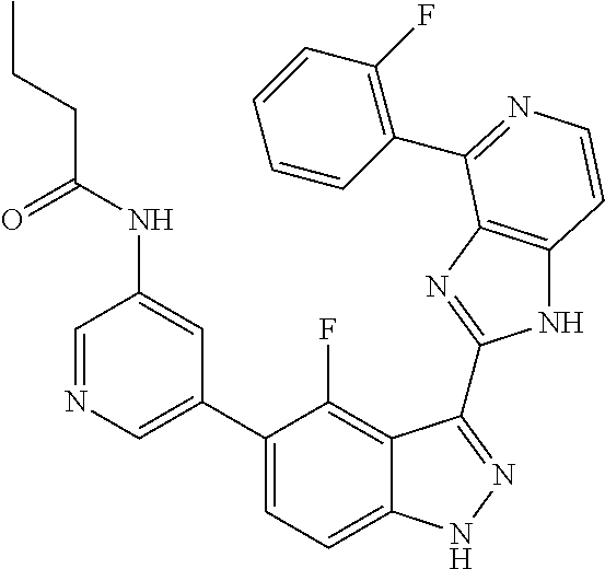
C1=C(C2=CC=C3C(=C2F)C(C2=NC4=C(N2)C=CN=C4C2=C(F)C=CC=C2)=NN3)C=C(NC(=O)CCC)C=N1
